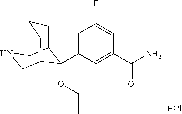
Cl.C1(C(N)=O)=CC(C2(OCC)C3CCCC2CNC3)=CC(F)=C1
